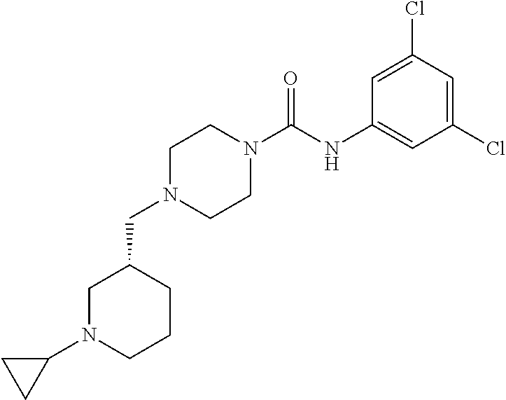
C1N(CC2CN(C3CC3)CCC2)CCN(C(NC2=CC(Cl)=CC(Cl)=C2)=O)C1
